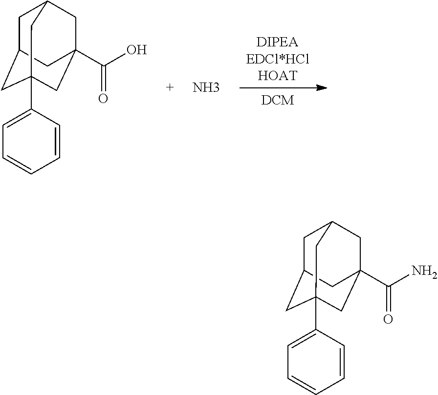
[DIPEAEDCl*HClHOAT].[DCM].C1C2CC3(C4=CC=CC=C4)CC(C(O)=O)(CC1C3)C2.N.C1C2CC3(C4=CC=CC=C4)CC(C(N)=O)(CC1C3)C2
